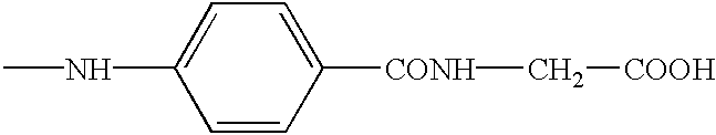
CNC1=CC=C([CONH]C[COOH])C=C1
